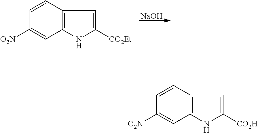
[NaOH].C1=CC2=C(C=C1[O2N])NC([CO2Et])=C2.C1=CC2=C(C=C1[O2N])NC([CO2H])=C2
